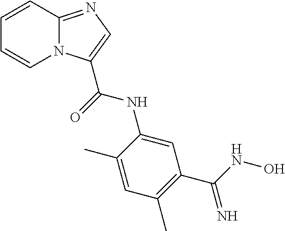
C1=CC2=NC=C(C(=O)NC3=CC(C(NO)=N)=C(C)C=C3C)N2C=C1
